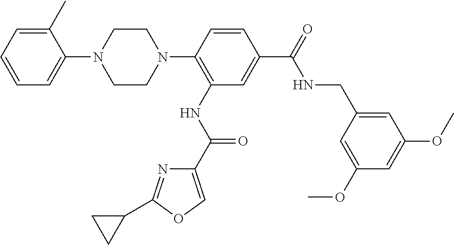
C1=CC=C(C)C(N2CCN(C3=C(NC(C4=COC(C5CC5)=N4)=O)C=C(C(=O)NCC4=CC(OC)=CC(OC)=C4)C=C3)CC2)=C1
